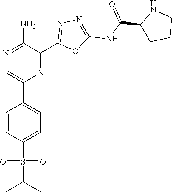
N1=C(N)C(C2=NN=C(NC(C3CCCN3)=O)O2)=NC(C2=CC=C(S(C(C)C)(=O)=O)C=C2)=C1
